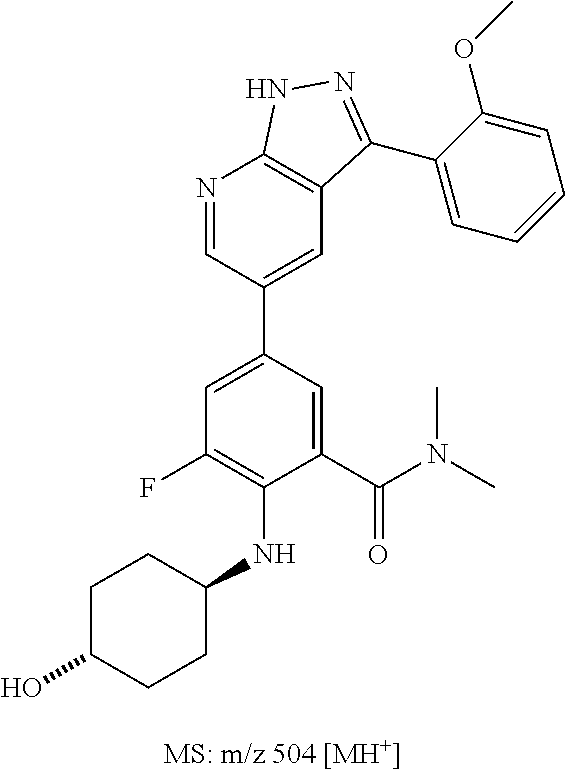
C1=C(C(N(C)C)=O)C(NC2CCC(O)CC2)=C(F)C=C1C1=CC2=C(N=C1)NN=C2C1=CC=CC=C1OC
